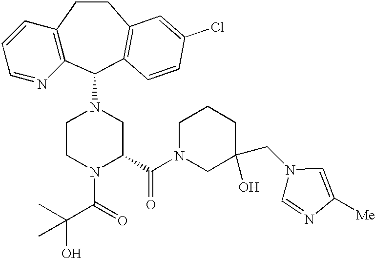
C12=C(C(N3CCN(C(=O)C(C)(O)C)C(C(N4CC(CN5C=NC([Me])=C5)(O)CCC4)=O)C3)C3=C(CC1)C=C(Cl)C=C3)N=CC=C2
